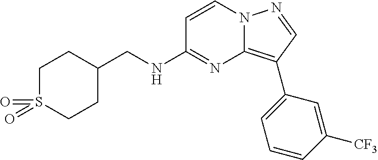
C1=CN2C(=C(C3=CC=CC([CF3])=C3)C=N2)N=C1NCC1CCS(=O)(=O)CC1
